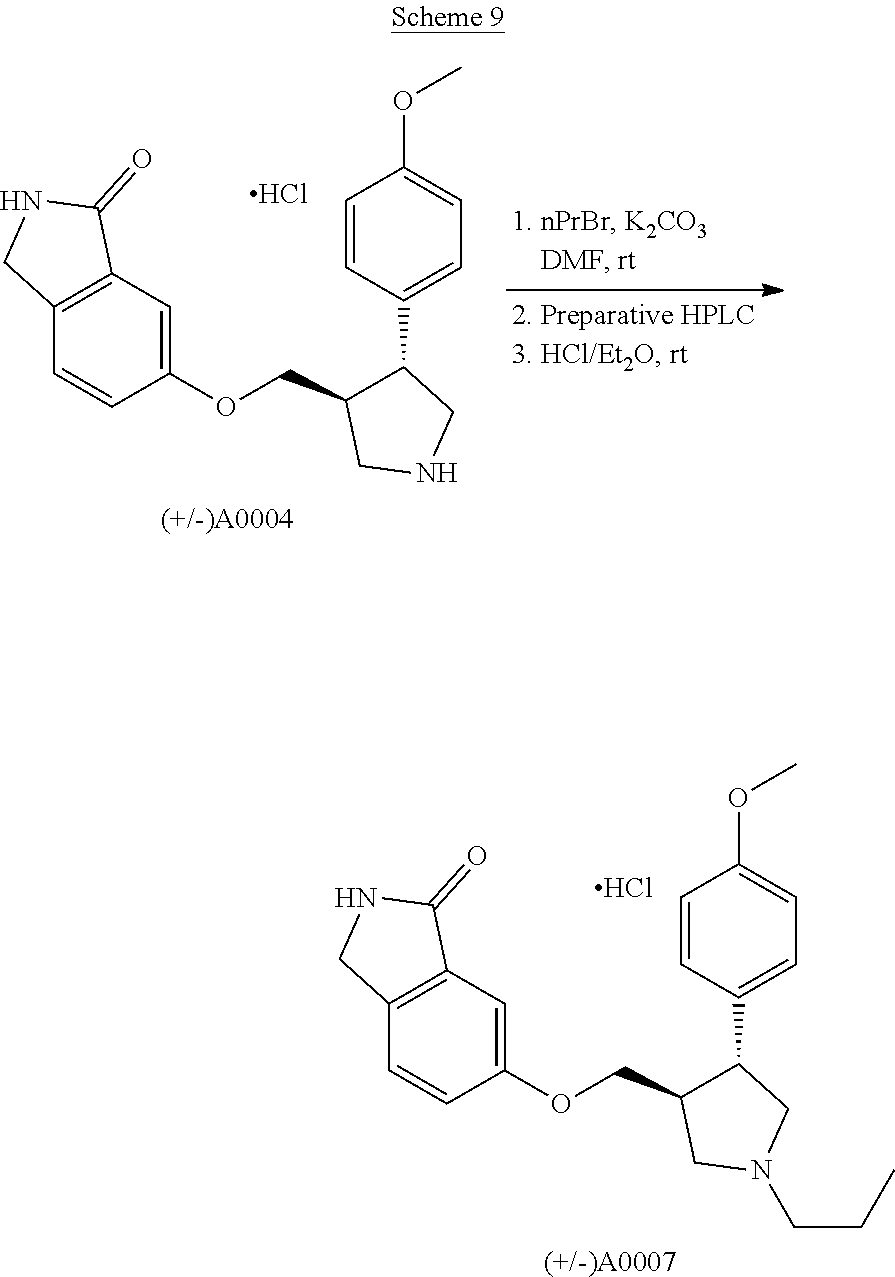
C1(OC)=CC=C(C2C(COC3=CC4=C(C=C3)CNC4=O)CNC2)C=C1.[(+/-)A0004].Cl.C1(OC)=CC=C(C2C(COC3=CC4=C(C=C3)CNC4=O)CN(CCC)C2)C=C1.[(+/-)A0007].Cl
